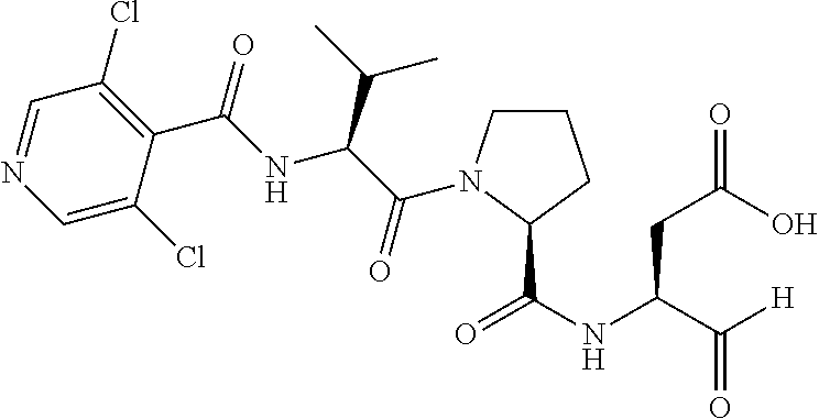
C1=NC=C(Cl)C(C(=O)NC(C(C)C)C(=O)N2CCCC2C(NC(C([H])=O)CC(=O)O)=O)=C1Cl
